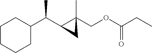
C1(C(C2C(C)(COC(CC)=O)C2)C)CCCCC1
